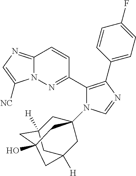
C12=NC=C([NC])N1N=C(C1=C(C3=CC=C(F)C=C3)N=CN1C13CC4([H])CC([H])(C1)CC(O)(C4)C3)C=C2
